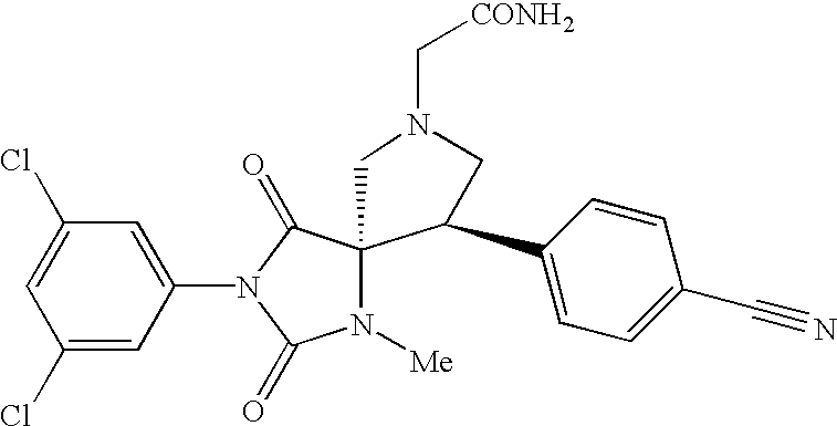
C1=C(Cl)C=C(N2C(=O)C3(N([Me])C2=O)CN(C[CONH2])CC3C2=CC=C(C#N)C=C2)C=C1Cl
